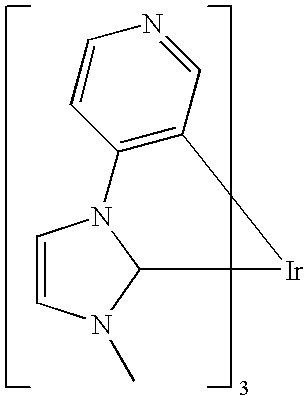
C1=CN(C)C2N1C1=C(C=NC=C1)[Ir]2
